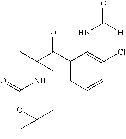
C1(C(C(C)(NC(OC(C)(C)C)=O)C)=O)=CC=CC(Cl)=C1NC(=O)[H]
